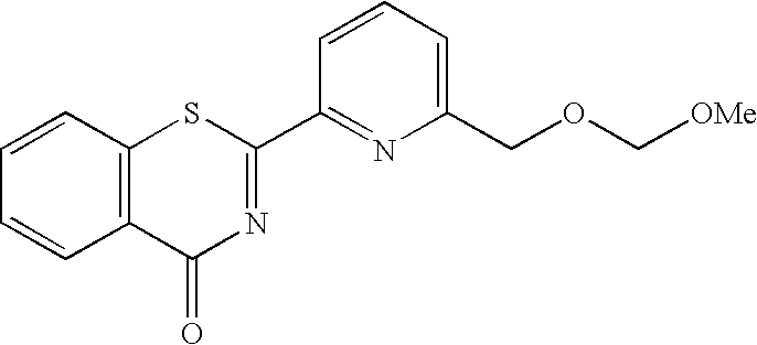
C1=CC2=C(C=C1)C(=O)N=C(C1=NC(COC[OMe])=CC=C1)S2
